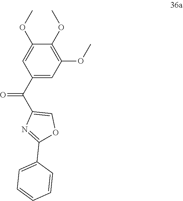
C1(OC)=CC(C(C2=COC(C3=CC=CC=C3)=N2)=O)=CC(OC)=C1OC
